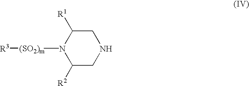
C1([R1])N([(SO2)m][R3])C([R2])CNC1
